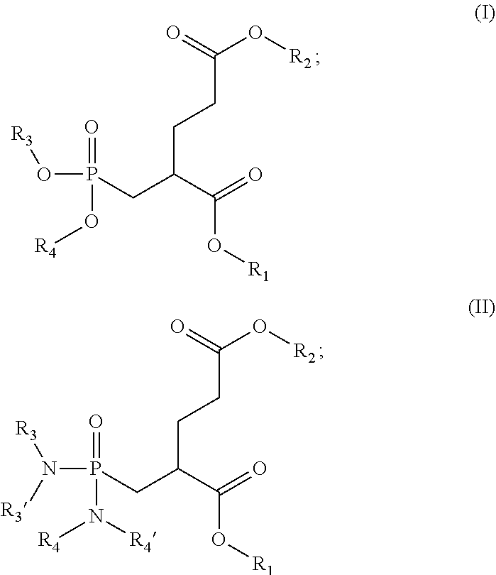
C(O[R2])(=O)CCC(CP(O[R3])(=O)O[R4])C(=O)O[R1].C(O[R2])(=O)CCC(CP(N([R3])[R3])(=O)N([R4])[R4])C(=O)O[R1]
